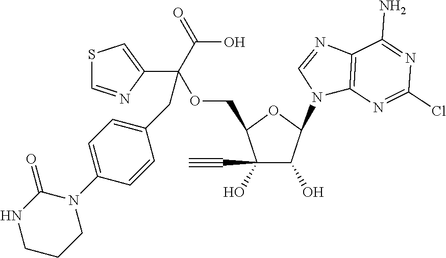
C1(O)(C#C)C(O)C(N2C=NC3=C2N=C(Cl)N=C3N)OC1COC(C1=CSC=N1)(C(=O)O)CC1=CC=C(N2C(=O)NCCC2)C=C1
